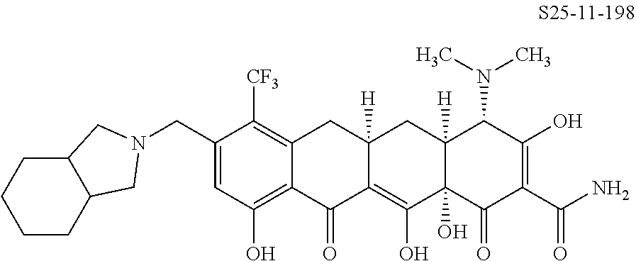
C1=C(CN2CC3CCCCC3C2)C([CF3])=C2C(=C1O)C(=O)C1=C(O)C3(O)C([H])(CC1([H])C2)C(N(C)C)C(O)=C(C(N)=O)C3=O
